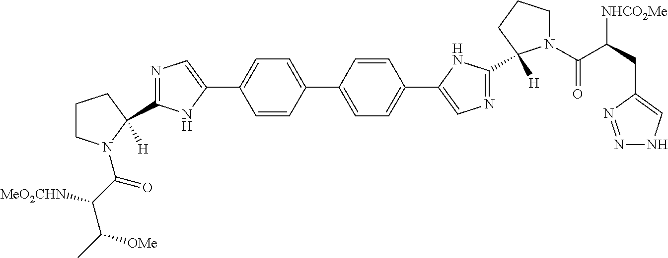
N1=C(C2([H])N(C(C(C(C)[OMe])[MeO2CHN])=O)CCC2)NC(C2=CC=C(C3=CC=C(C4=CN=C(C5([H])N(C(C([NHCO2Me])CC6=CNN=N6)=O)CCC5)N4)C=C3)C=C2)=C1
